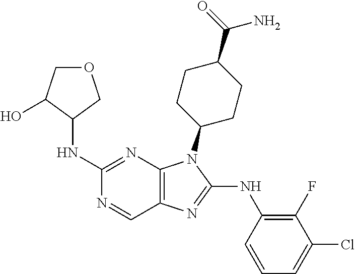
C1(NC2COCC2O)=NC2=C(C=N1)N=C(NC1=C(F)C(Cl)=CC=C1)N2C1CCC(C(=O)N)CC1
